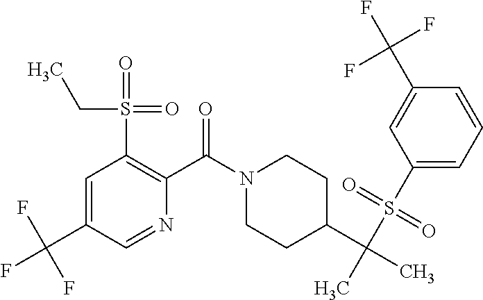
C1=C(C(F)(F)F)C=NC(C(N2CCC(C(C)(S(C3=CC=CC(C(F)(F)F)=C3)(=O)=O)C)CC2)=O)=C1S(=O)(=O)CC
